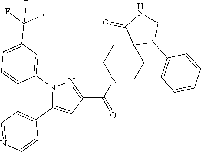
N1(C2=CC(C(F)(F)F)=CC=C2)C(C2=CC=NC=C2)=CC(C(N2CCC3(CC2)N(C2=CC=CC=C2)CNC3=O)=O)=N1
